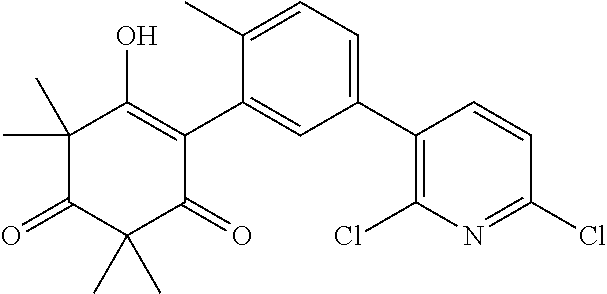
C1(C2=C(Cl)N=C(Cl)C=C2)=CC=C(C)C(C2=C(O)C(C)(C)C(=O)C(C)(C)C2=O)=C1
